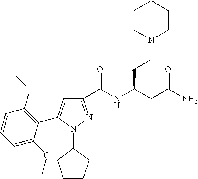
C1(C(NC(CC(N)=O)CCN2CCCCC2)=O)=NN(C2CCCC2)C(C2=C(OC)C=CC=C2OC)=C1
